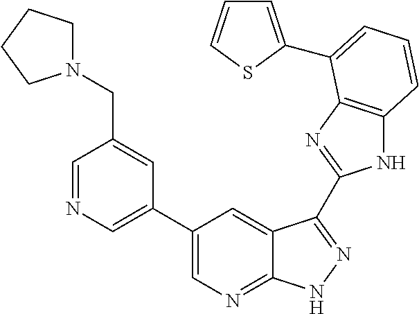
C1(C2=CN=C3C(=C2)C(C2=NC4=C(N2)C=CC=C4C2=CC=CS2)=NN3)=CN=CC(CN2CCCC2)=C1
